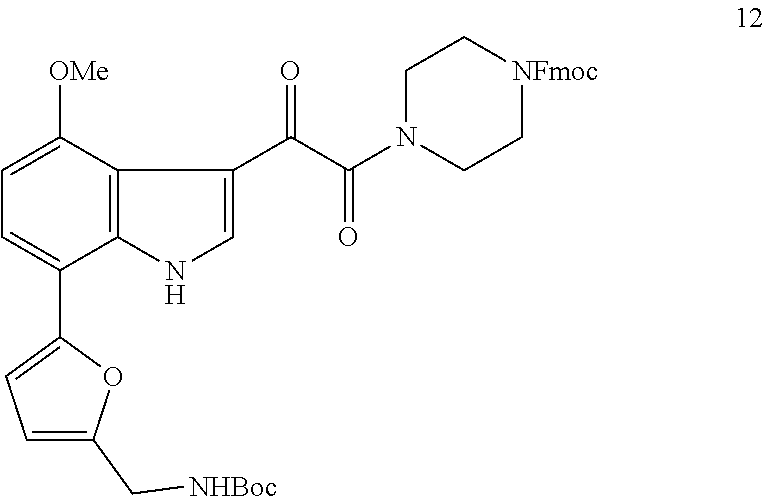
C1=C(C2=CC=C(C[NHBoc])O2)C2=C(C([OMe])=C1)C(C(C(N1CC[NFmoc]CC1)=O)=O)=CN2
